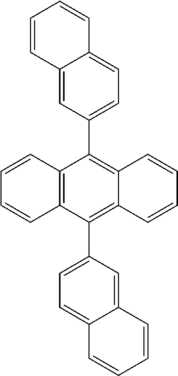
C12=CC(C3=C4C(=C(C5=CC=C6C(=C5)C=CC=C6)C5=C3C=CC=C5)C=CC=C4)=CC=C1C=CC=C2
